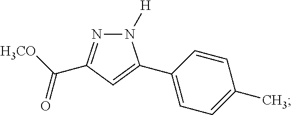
N1([H])N=C(C([H3CO])=O)C=C1C1=CC=C(C)C=C1
